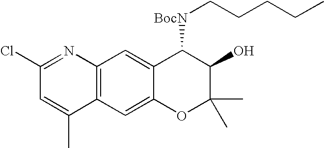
C12=C(C=C3C(=C1)C([BocN]CCCCC)C(O)C(C)(C)O3)C(C)=CC(Cl)=N2
